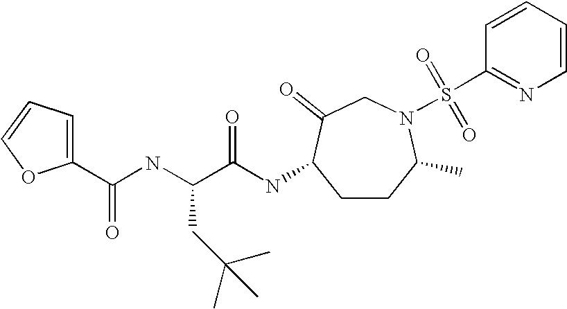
C1=C(C(NC(C(NC2CCC(C)N(S(C3=NC=CC=C3)(=O)=O)CC2=O)=O)CC(C)(C)C)=O)OC=C1
